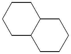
C1C2C(CCC1)CCCC2
